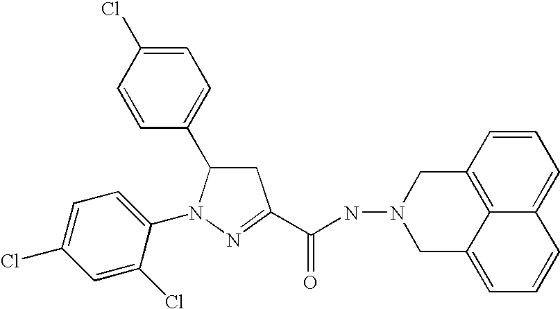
C1=C(Cl)C=CC(C2CC(C(NN3CC4=CC=CC5=CC=CC(=C45)C3)=O)=NN2C2=CC=C(Cl)C=C2Cl)=C1
